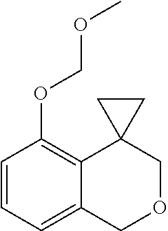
C1=CC=C2C(=C1OCOC)C1(COC2)CC1
